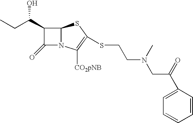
C1(C(CC)O)C(=O)N2C1SC(SCCN(C)CC(C1=CC=CC=C1)=O)=C2[CO2pNB]
